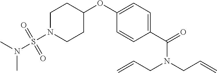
C1(C(=O)N(CC=C)CC=C)=CC=C(OC2CCN(S(N(C)C)(=O)=O)CC2)C=C1
